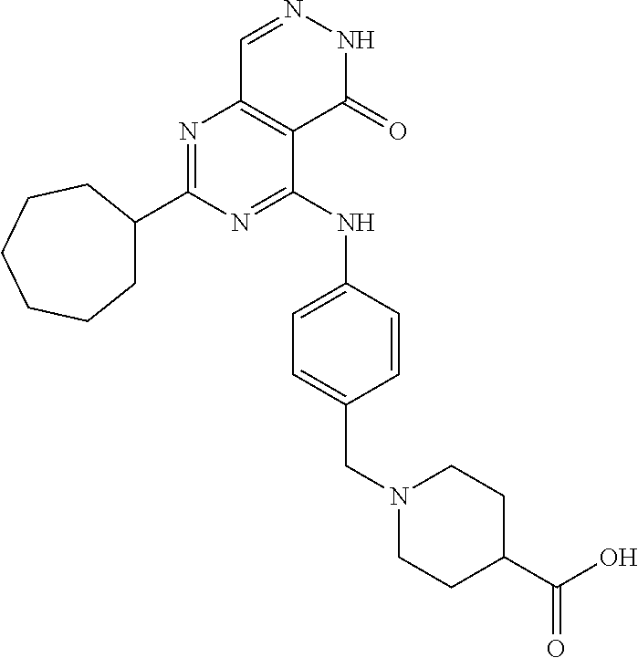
C1C(C2=NC3=C(C(NC4=CC=C(CN5CCC(C(O)=O)CC5)C=C4)=N2)C(=O)NN=C3)CCCCC1
